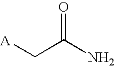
[A]CC(N)=O
